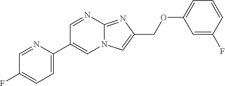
C1=C(C2=CN3C(=NC(COC4=CC=CC(F)=C4)=C3)N=C2)N=CC(F)=C1
